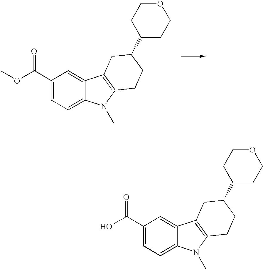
C1(C(O)=O)=CC=C2C(=C1)C1=C(N2C)CCC(C2CCOCC2)C1.C1(C(OC)=O)=CC=C2C(=C1)C1=C(N2C)CCC(C2CCOCC2)C1
